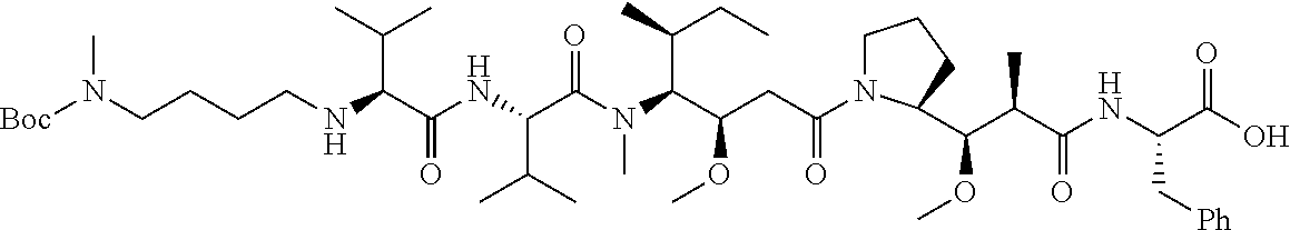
N(C(C(=O)NC(C(C)C)C(=O)N(C)C(C(CC)C)C(CC(=O)N1CCCC1C(OC)C(C)C(=O)NC(C(O)=O)C[Ph])OC)C(C)C)CCCCN([Boc])C
